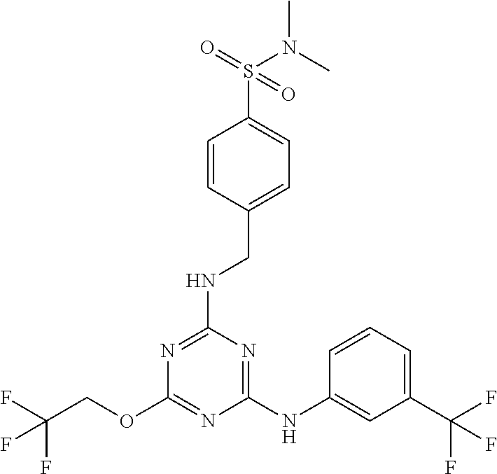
FC(F)(COC1=NC(NC2=CC(C(F)(F)F)=CC=C2)=NC(NCC2=CC=C(S(N(C)C)(=O)=O)C=C2)=N1)F
